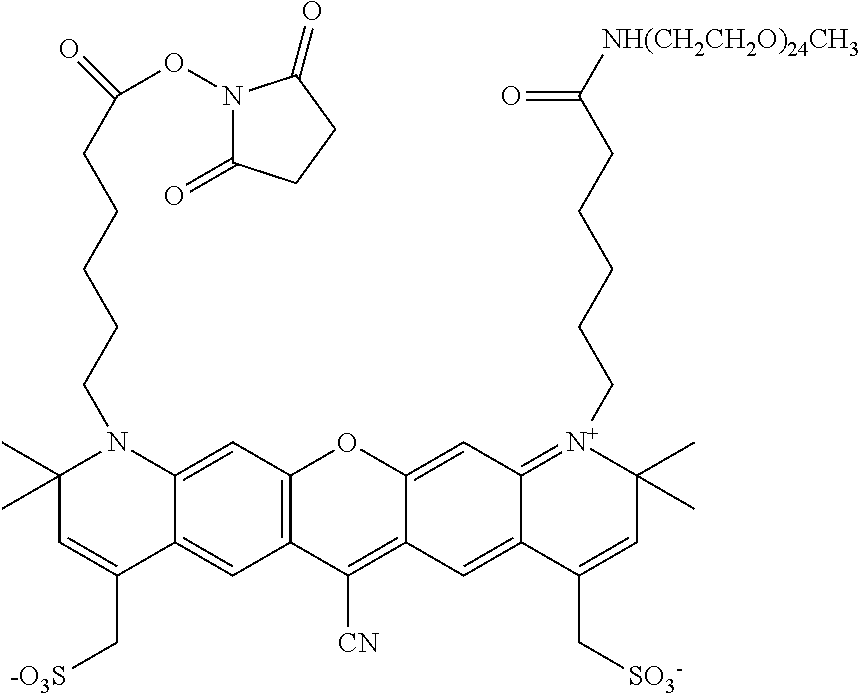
C12=C(C=C3C(=C1)C(C[-O3S])=CC(C)(C)N3CCCCCC(ON1C(=O)CCC1=O)=O)OC1=CC3=[N+](CCCCCC([NH(CH2CH2O)24CH3])=O)C(C)(C)C=C(C[SO3-])C3=CC1=C2[CN]
